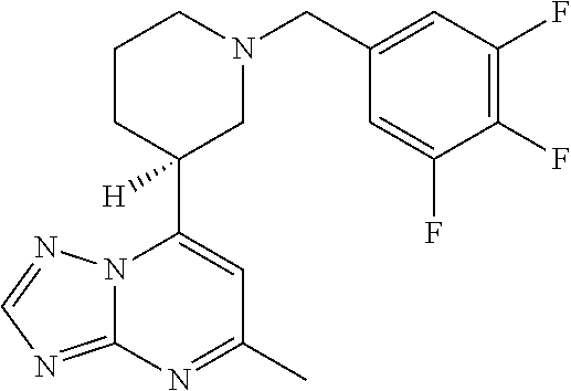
N12C(=NC=N1)N=C(C)C=C2C1([H])CN(CC2=CC(F)=C(F)C(F)=C2)CCC1
